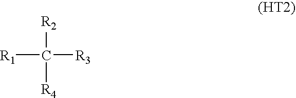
C([R3])([R1])([R4])[R2]
